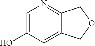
C1=C(O)C=C2C(=N1)COC2
